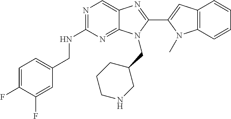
C1=C(F)C(F)=CC(CNC2=NC=C3C(=N2)N(CC2CCCNC2)C(C2=CC4=C(N2C)C=CC=C4)=N3)=C1
